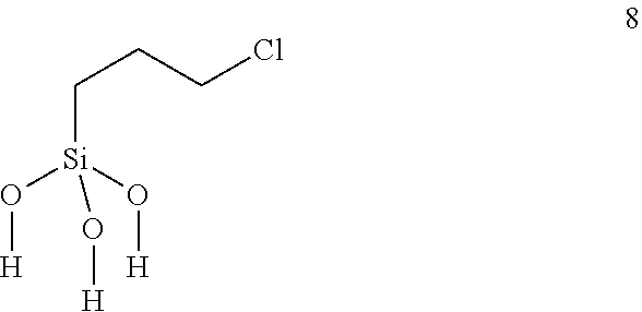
C(CCCl)[Si](O[H])(O[H])O[H]
